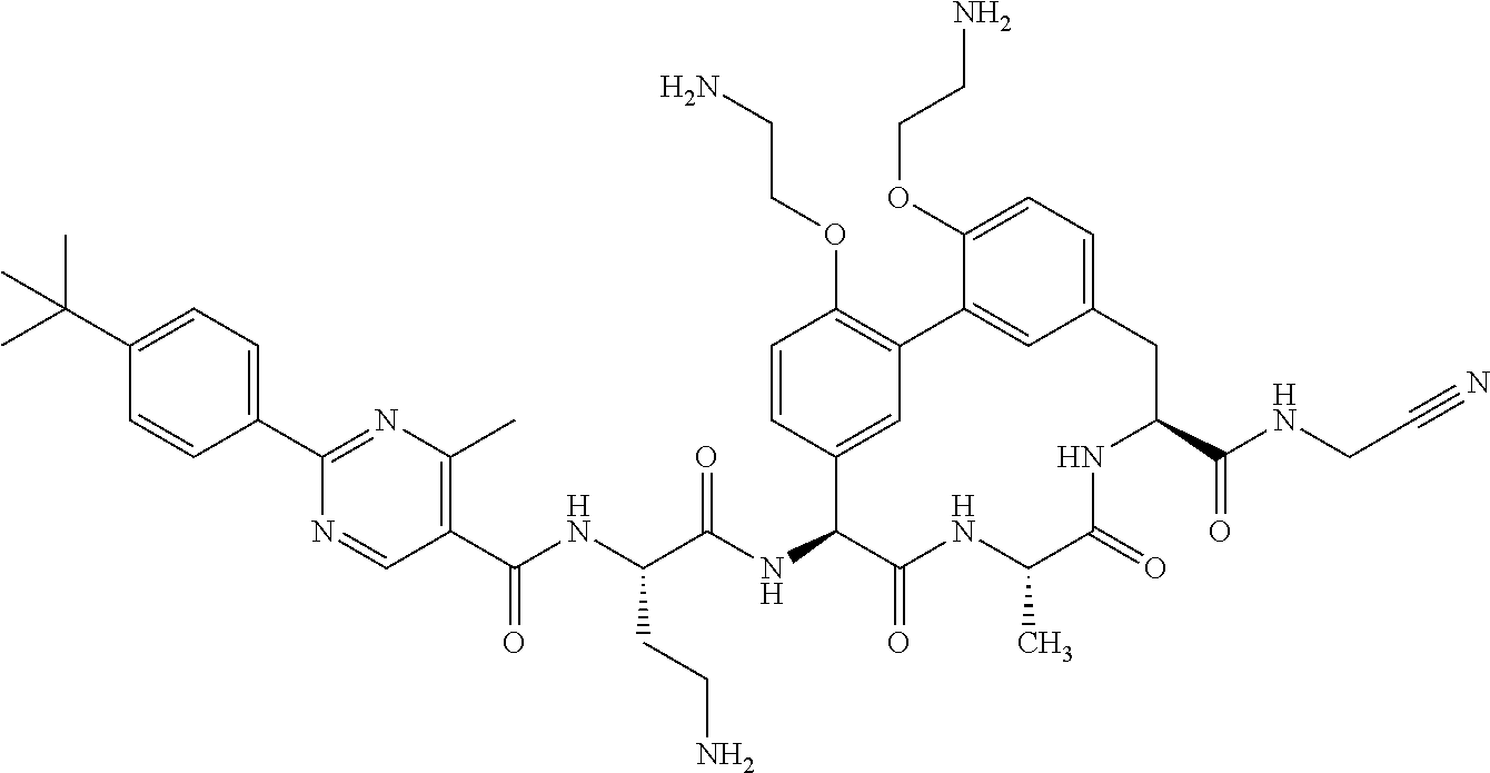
C1(C(NC(C(NC2C(=O)NC(C)C(=O)NC(C(NCC#N)=O)CC3=CC=C(OCCN)C(=C3)C3=C(OCCN)C=CC2=C3)=O)CCN)=O)=C(C)N=C(C2=CC=C(C(C)(C)C)C=C2)N=C1
